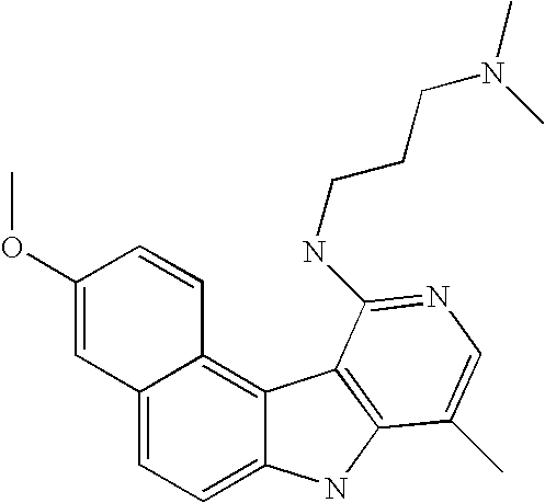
C12=CC=C3C(=C1C=CC(OC)=C2)C1=C(N3)C(C)=CN=C1NCCCN(C)C
